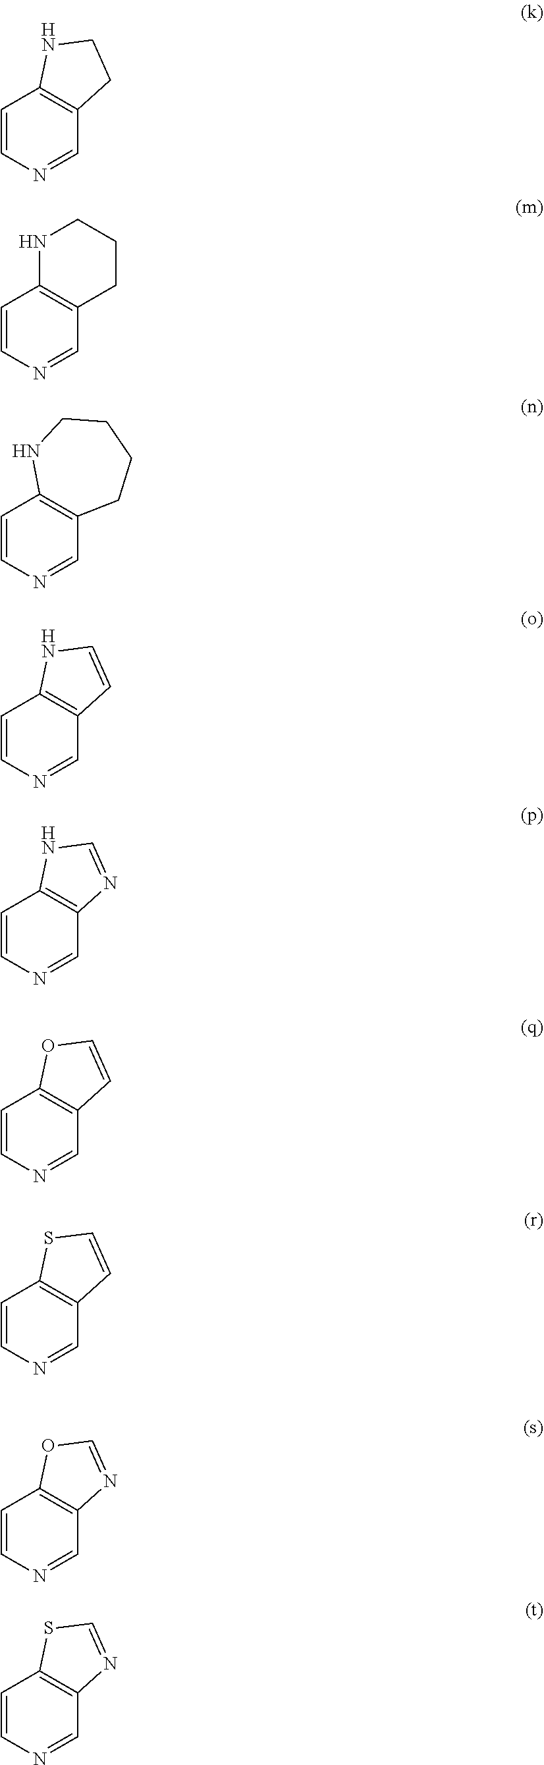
C1=CN=CC2=C1NCC2.C1=CN=CC2=C1NCCC2.C1=CN=CC2=C1NCCCC2.C1=CN=CC2=C1NC=C2.C1=CN=CC2=C1NC=N2.C1=CN=CC2=C1OC=C2.C1=CN=CC2=C1SC=C2.C1=CN=CC2=C1OC=N2.C1=CN=CC2=C1SC=N2
